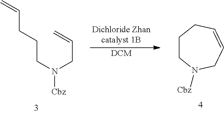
[DCM].C=CCCCN([Cbz])CC=C.C1CN([Cbz])CC=CC1
